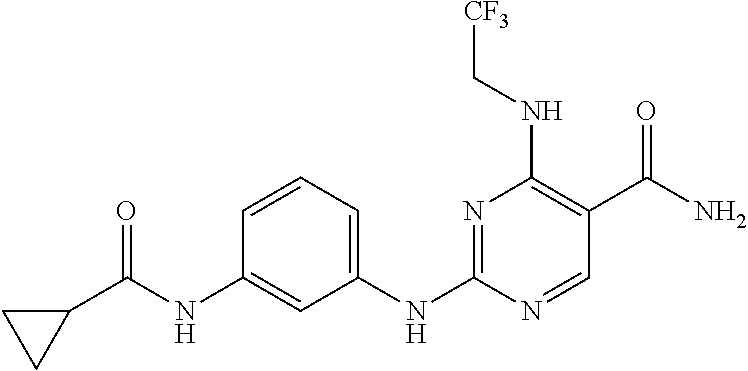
C1(C(NC2=CC(NC3=NC(NC[CF3])=C(C(N)=O)C=N3)=CC=C2)=O)CC1
